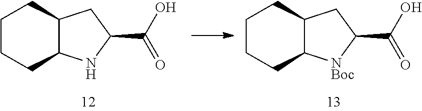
C1CCC2C(C1)CC(C(O)=O)N2.C1CCC2C(C1)CC(C(O)=O)[NBoc]2
